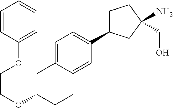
C1C(C2=CC=C3C(=C2)CCC(OCCOC2=CC=CC=C2)C3)CC(N)(CO)C1
